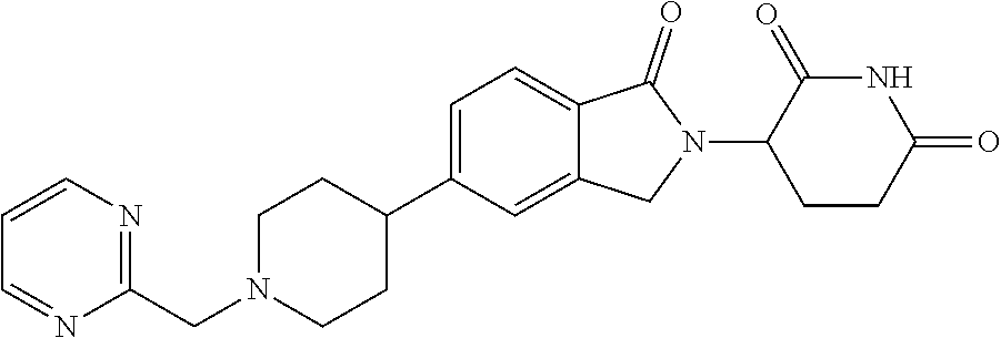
C1N(CC2=NC=CC=N2)CCC(C2=CC=C3C(=C2)CN(C2CCC(=O)NC2=O)C3=O)C1
